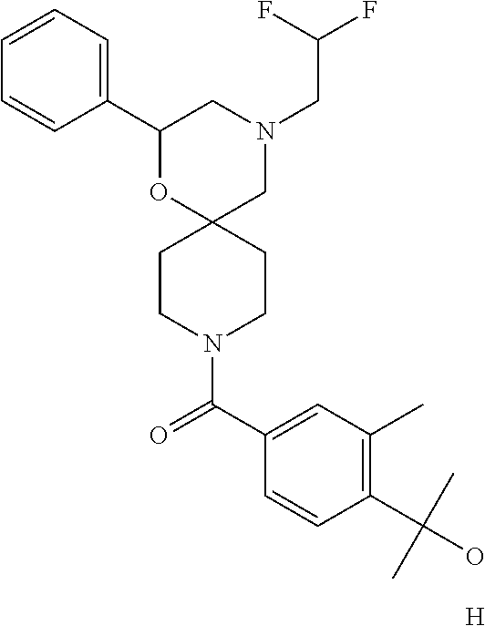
N1(CC(F)F)CC2(OC(C3=CC=CC=C3)C1)CCN(C(C1=CC(C)=C(C(O)(C)C)C=C1)=O)CC2.[H]
